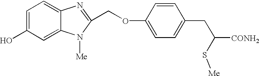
C1=C(O)C=C2C(=C1)N=C(COC1=CC=C(CC(S[Me])[CONH2])C=C1)N2[Me]
